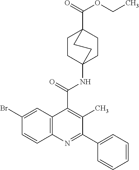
C1(Br)=CC2=C(C=C1)N=C(C1=CC=CC=C1)C(C)=C2C(=O)NC12CCC(C(=O)OCC)(CC1)CC2
